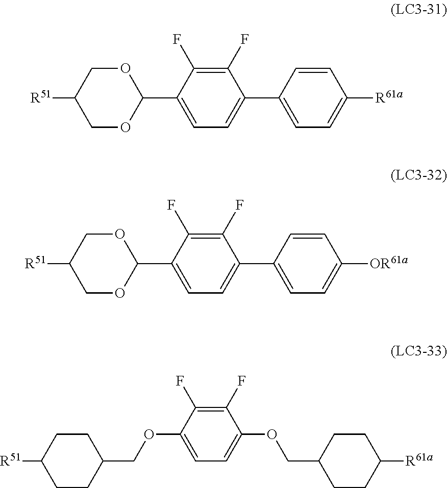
C1=C(C2OCC([R51])CO2)C(F)=C(F)C(C2=CC=C([R61a])C=C2)=C1.C1=C(C2OCC([R51])CO2)C(F)=C(F)C(C2=CC=C([OR61a])C=C2)=C1.C1(F)=C(F)C(OCC2CCC([R51])CC2)=CC=C1OCC1CCC([R61a])CC1
